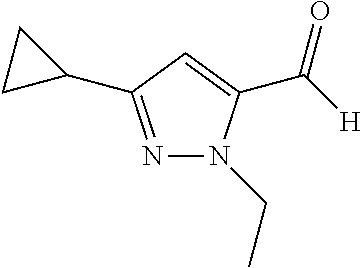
N1=C(C2CC2)C=C(C([H])=O)N1CC
